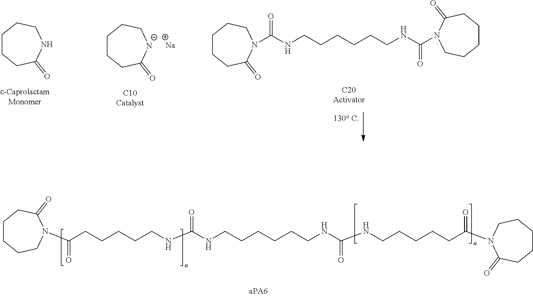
C1CCC(=O)NCC1.C1CCC(=O)[N-]CC1.[Na].C1CCC(=O)N(C(NCCCCCCNC(N2C(=O)CCCCC2)=O)=O)CC1.N(C(NCCCCCC(N1C(=O)CCCCC1)=O)=O)CCCCCCNC(NCCCCCC(N1C(=O)CCCCC1)=O)=O
